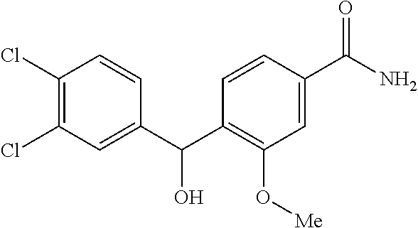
C1(Cl)=C(Cl)C=C(C(C2=C(O[Me])C=C(C(N)=O)C=C2)O)C=C1
